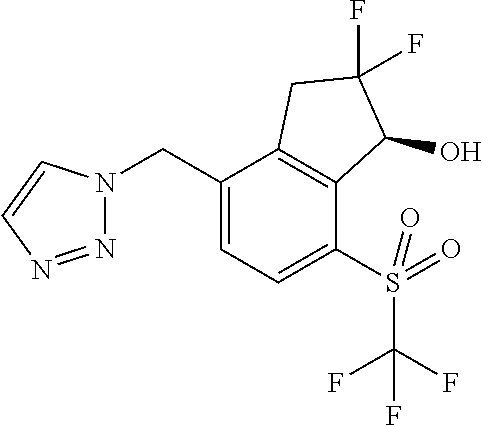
C(C1=CC=C(S(C(F)(F)F)(=O)=O)C2=C1CC(F)(F)C2O)N1N=NC=C1
